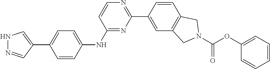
N1N=CC(C2=CC=C(NC3=NC(C4=CC5=C(C=C4)CN(C(OC4=CC=CC=C4)=O)C5)=NC=C3)C=C2)=C1
